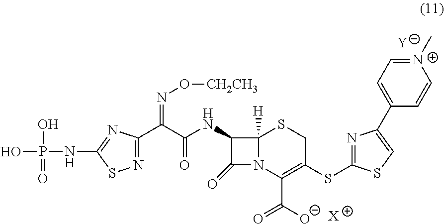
[Y].[X].C1(NC(C(C2=NSC(NP(O)(O)=O)=N2)=NO[CH2CH3])=O)C(=O)N2C1([H])SCC(SC1=NC(C3=CC=[N+](C)C=C3)=CS1)=C2C([O-])=O
